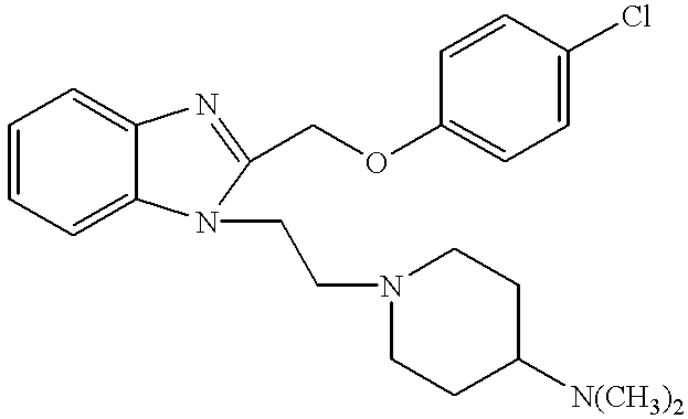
C1=CC=C2C(=C1)N=C(COC1=CC=C(Cl)C=C1)N2CCN1CCC([N(CH3)2])CC1
